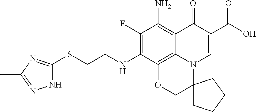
S(CCNC1=C(F)C(N)=C2C3=C1OCC1(N3C=C(C(O)=O)C2=O)CCCC1)C1=NC(C)=NN1
